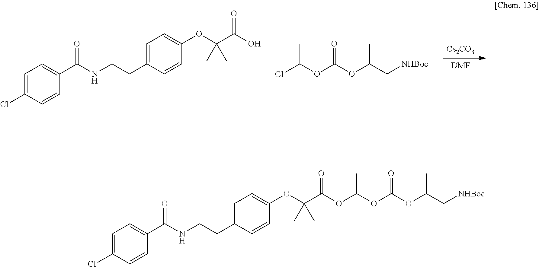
[Cs2CO3].[DMF].C1=C(Cl)C=CC(C(NCCC2=CC=C(OC(C(O)=O)(C)C)C=C2)=O)=C1.ClC(OC(OC(C[NHBoc])C)=O)C.C1=C(Cl)C=CC(C(NCCC2=CC=C(OC(C(=O)OC(C)OC(OC(C[NHBoc])C)=O)(C)C)C=C2)=O)=C1
